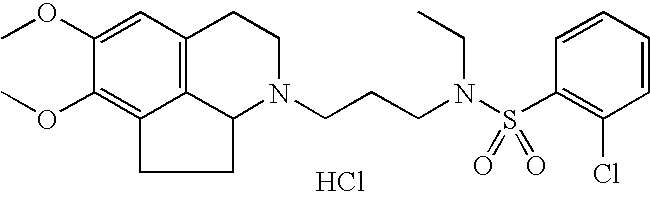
C12=C3C=C(OC)C(OC)=C1CCC2N(CCCN(S(C1=C(Cl)C=CC=C1)(=O)=O)CC)CC3.Cl
